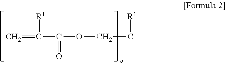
O(CC[R1])C(=O)C([R1])=C
